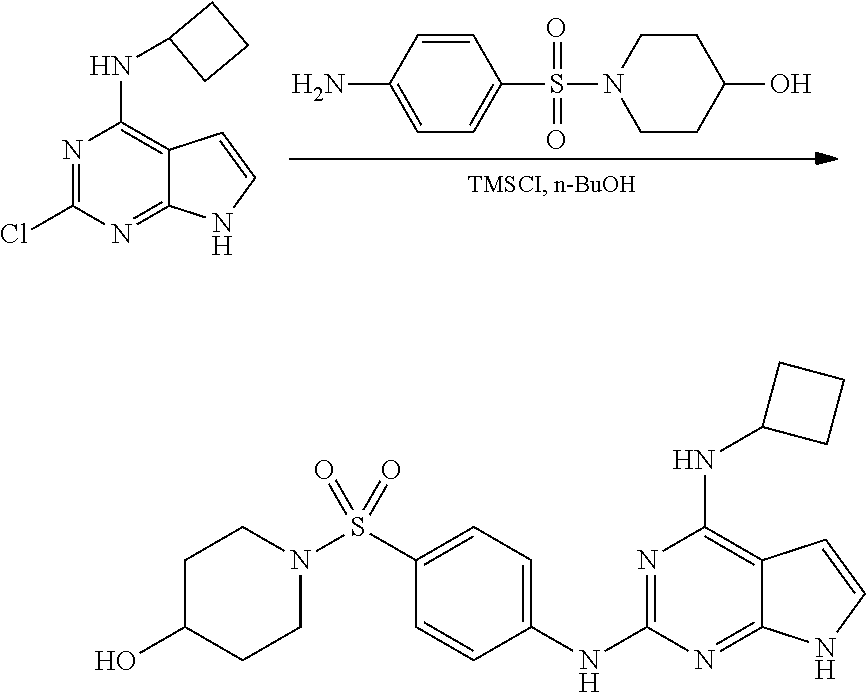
N1=C(Cl)N=C2C(=C1NC1CCC1)C=CN2.C1(N)=CC=C(S(N2CCC(O)CC2)(=O)=O)C=C1.C1(S(N2CCC(O)CC2)(=O)=O)=CC=C(NC2=NC(NC3CCC3)=C3C(=N2)NC=C3)C=C1
